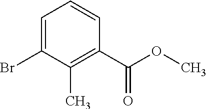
C1=C(Br)C(C)=C(C(OC)=O)C=C1
